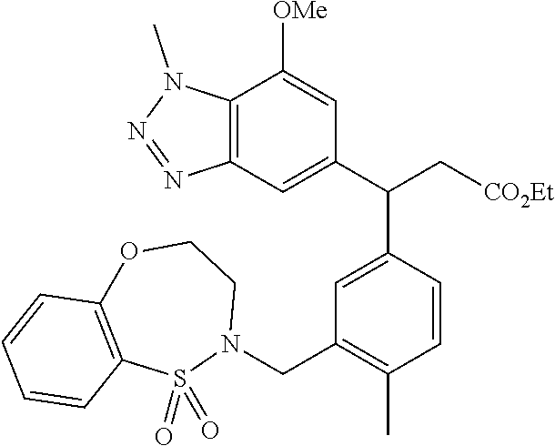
C12=C(C=C(C(C[CO2Et])C3=CC(CN4CCOC5=C(S4(=O)=O)C=CC=C5)=C(C)C=C3)C=C1[OMe])N=NN2C
